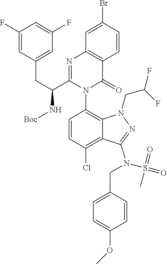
C1(F)=CC(CC(C2=NC3=C(C(=O)N2C2=C4C(=C(Cl)C=C2)C(N(S(=O)(=O)C)CC2=CC=C(OC)C=C2)=NN4CC(F)F)C=CC(Br)=C3)N[Boc])=CC(F)=C1
